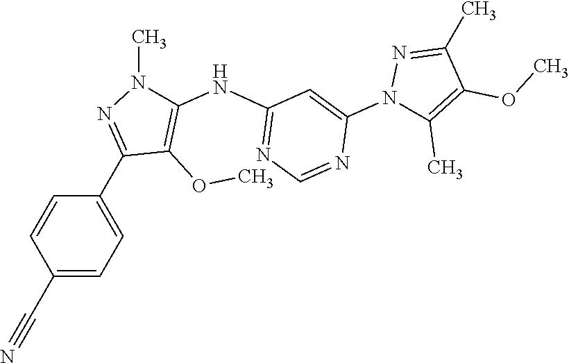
C1(C#N)=CC=C(C2=NN(C)C(NC3=NC=NC(N4C(C)=C(OC)C(C)=N4)=C3)=C2OC)C=C1
